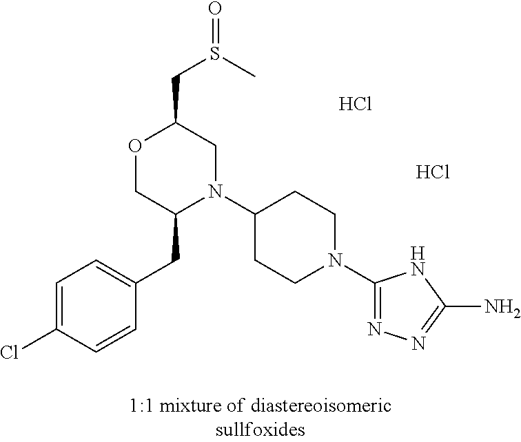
C(C1OCC(CC2=CC=C(Cl)C=C2)N(C2CCN(C3=NN=C(N)N3)CC2)C1)S(=O)C.Cl.Cl
